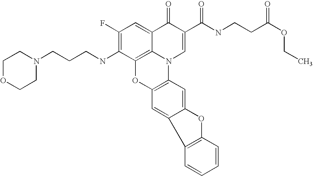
C1(F)=C(NCCCN2CCOCC2)C2=C3C(=C1)C(=O)C(C(NCCC(OCC)=O)=O)=CN3C1=C(O2)C=C2C(=C1)OC1=C2C=CC=C1
